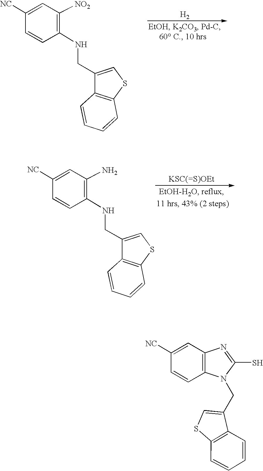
C1=C([NC])C=CC(NCC2=CSC3=C2C=CC=C3)=C1[NO2].[H2].C1=C([NC])C=CC(NCC2=CSC3=C2C=CC=C3)=C1N.C1=C([NC])C=CC2=C1N=C(S)N2CC1=CSC2=C1C=CC=C2
